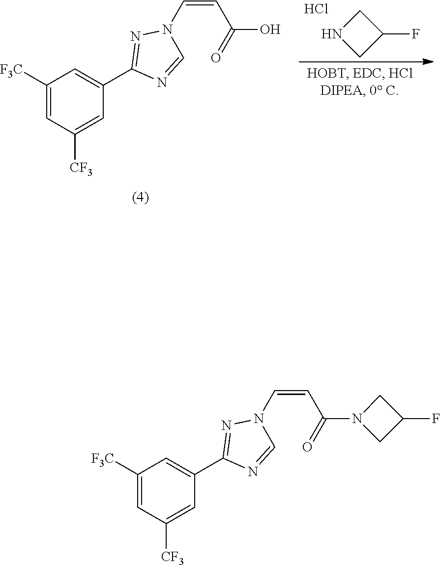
C1([F3C])=CC([CF3])=CC(C2=NN(C=CC(=O)N3CC(F)C3)C=N2)=C1.C1([F3C])=CC([CF3])=CC(C2=NN(C=CC(=O)O)C=N2)=C1.C1(F)CNC1.Cl
